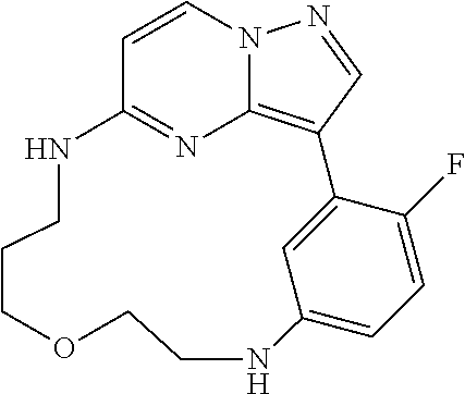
C1=CN2C3=C(C=N2)C2=CC(=CC=C2F)NCCOCCCNC1=N3
